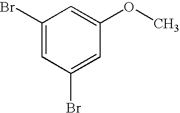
C1(Br)=CC(Br)=CC(OC)=C1
